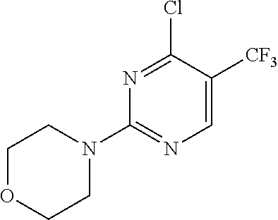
N1=C(Cl)C([CF3])=CN=C1N1CCOCC1
